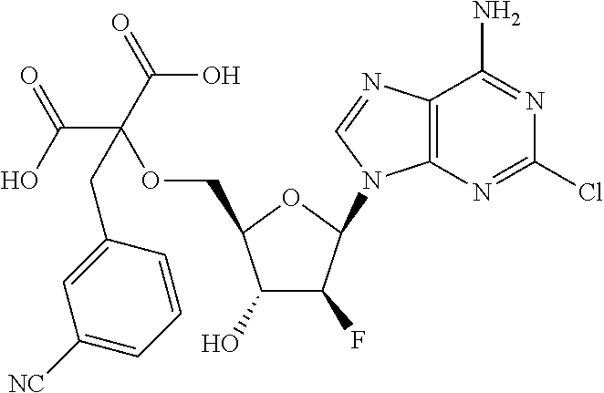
C12=C(N=CN1C1C(F)C(O)C(COC(C(O)=O)(C(=O)O)CC3=CC([NC])=CC=C3)O1)C(N)=NC(Cl)=N2
